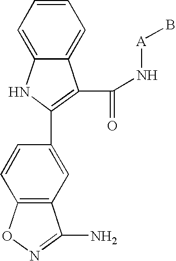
C12=CC=CC=C1NC(C1=CC3=C(C=C1)ON=C3N)=C2C(N[A]B)=O
